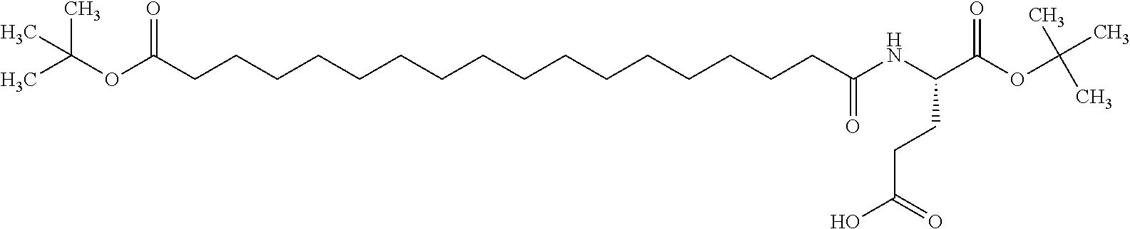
O(C(CCCCCCCCCCCCCCCCC(NC(C(OC(C)(C)C)=O)CCC(O)=O)=O)=O)C(C)(C)C
